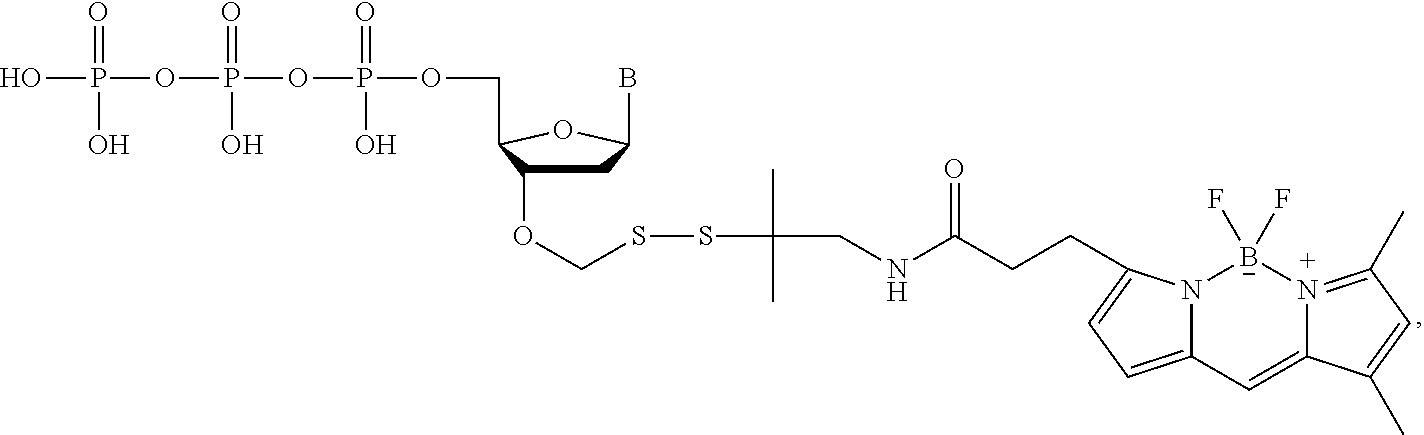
C1C(OCSSC(C)(C)CNC(=O)CCC2=CC=C3N2[B-](F)(F)[N+]2=C(C)C=C(C)C2=C3)C(COP(OP(OP(O)(=O)O)(=O)O)(=O)O)OC1B
